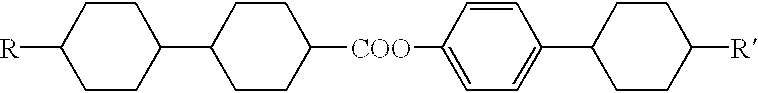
[R]C1CCC(C2CCC([COO]C3=CC=C(C4CCC([R])CC4)C=C3)CC2)CC1
